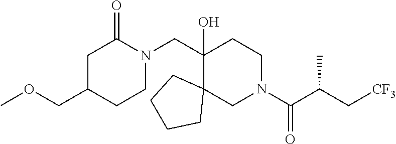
C1(CN2C(=O)CC(COC)CC2)(O)C2(CN(C(C(C[CF3])C)=O)CC1)CCCC2
